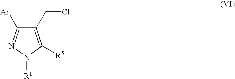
C1(CCl)=C([R5])N([R1])N=C1[Ar]
